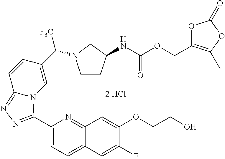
C1(C2=NN=C3N2C=C(C([F3C])N2CCC(NC(OCC4=C(C)OC(=O)O4)=O)C2)C=C3)=CC=C2C(=N1)C=C(OCCO)C(F)=C2
